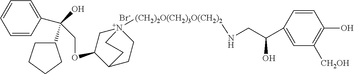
C(OC1C[N+]2([(CH2)2O(CH2)3O(CH2)2]NCC(C3=CC([CH2OH])=C(O)C=C3)O)CCC1CC2)C(C1=CC=CC=C1)(O)C1CCCC1.[Br-]
